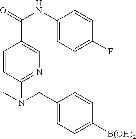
C1=CC(N(C)CC2=CC=C([B(OH)2])C=C2)=NC=C1C(=O)NC1=CC=C(F)C=C1
